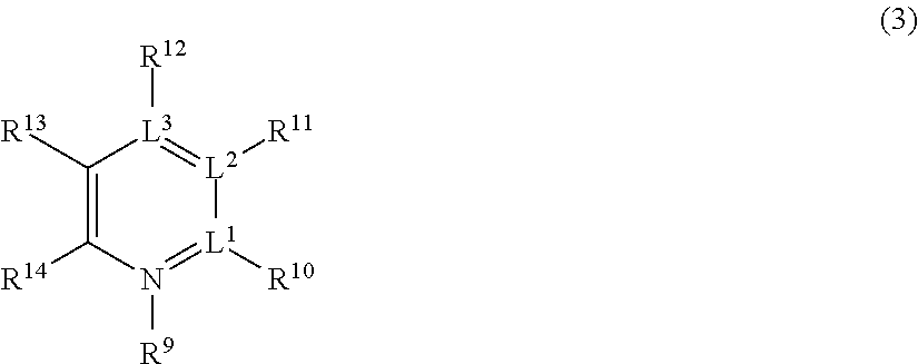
C1([R13])=C([R14])N([R9])=[L1]([R10])[L2]([R11])=[L3]1[R12]
